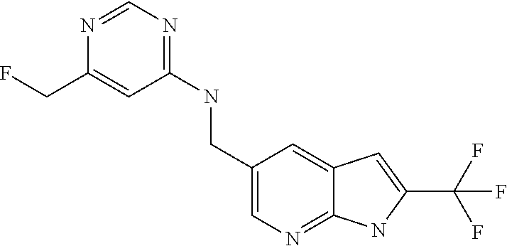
C1(NCC2=CN=C3C(=C2)C=C(C(F)(F)F)N3)=NC=NC(CF)=C1
